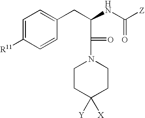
C1=C([R11])C=CC(CC(NC([Z])=O)C(N2CCC([Y])([X])CC2)=O)=C1
